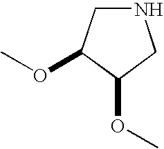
N1CC(OC)C(OC)C1
